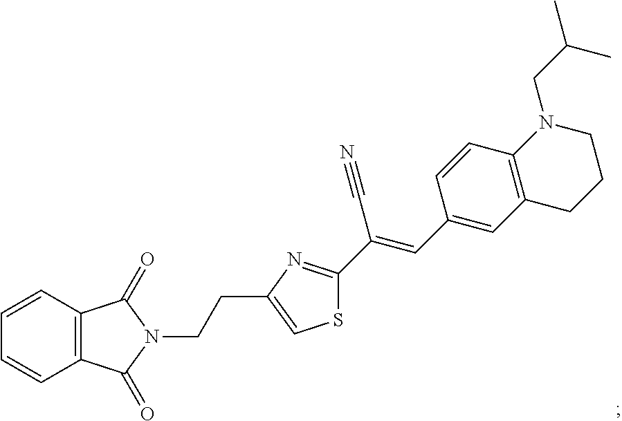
C12=C(C=CC=C1)C(=O)N(CCC1=CSC(C(=CC3=CC4=C(C=C3)N(CC(C)C)CCC4)C#N)=N1)C2=O
